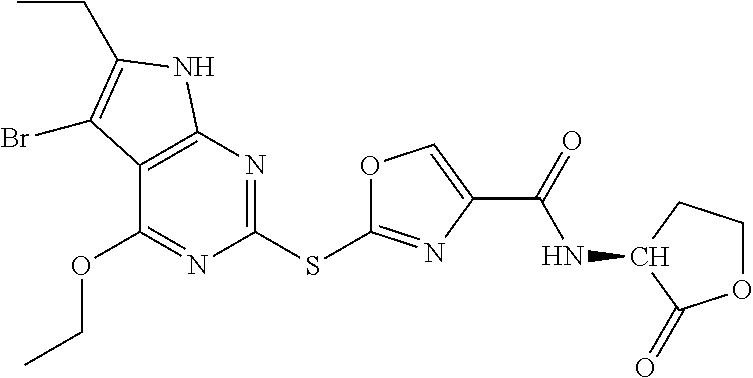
C12=C(N=C(SC3=NC(C(=O)NC4C(=O)OCC4)=CO3)N=C1OCC)NC(CC)=C2Br
